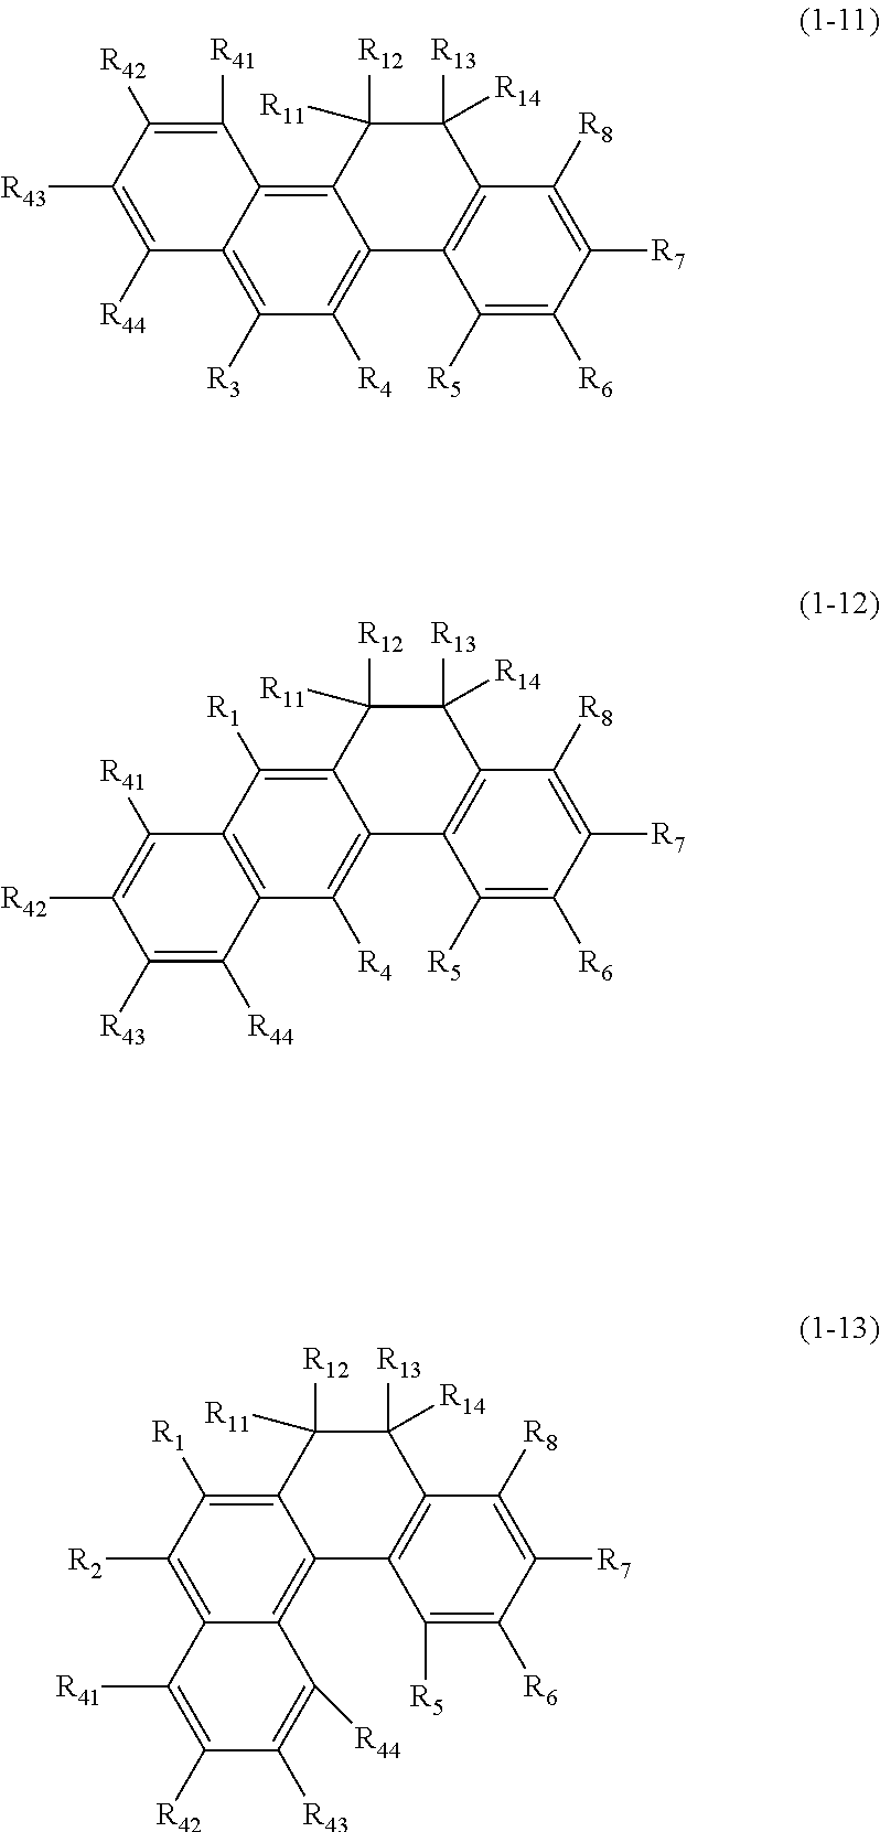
C1([R4])=C2C(=C3C(=C1[R3])C([R44])=C([R43])C([R42])=C3[R41])C([R11])([R12])C([R13])([R14])C1=C2C([R5])=C([R6])C([R7])=C1[R8].C1([R4])=C2C(=C([R1])C3=C1C([R44])=C([R43])C([R42])=C3[R41])C([R11])([R12])C([R13])([R14])C1=C2C([R5])=C([R6])C([R7])=C1[R8].C12=C3C(=C([R1])C([R2])=C1C([R41])=C([R42])C([R43])=C2[R44])C([R11])([R12])C([R13])([R14])C1=C3C([R5])=C([R6])C([R7])=C1[R8]
